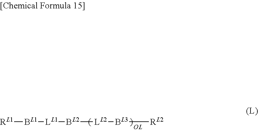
[RL1][BL1][LL1][BL2][LL2][BL3][RL2]
